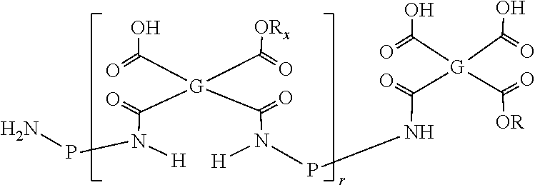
P(N(C([G](C([ORx])=O)(C(=O)O)C(=O)N([H])PNC([G](C(O)=O)(C(=O)O)C(=O)[OR])=O)=O)[H])N
